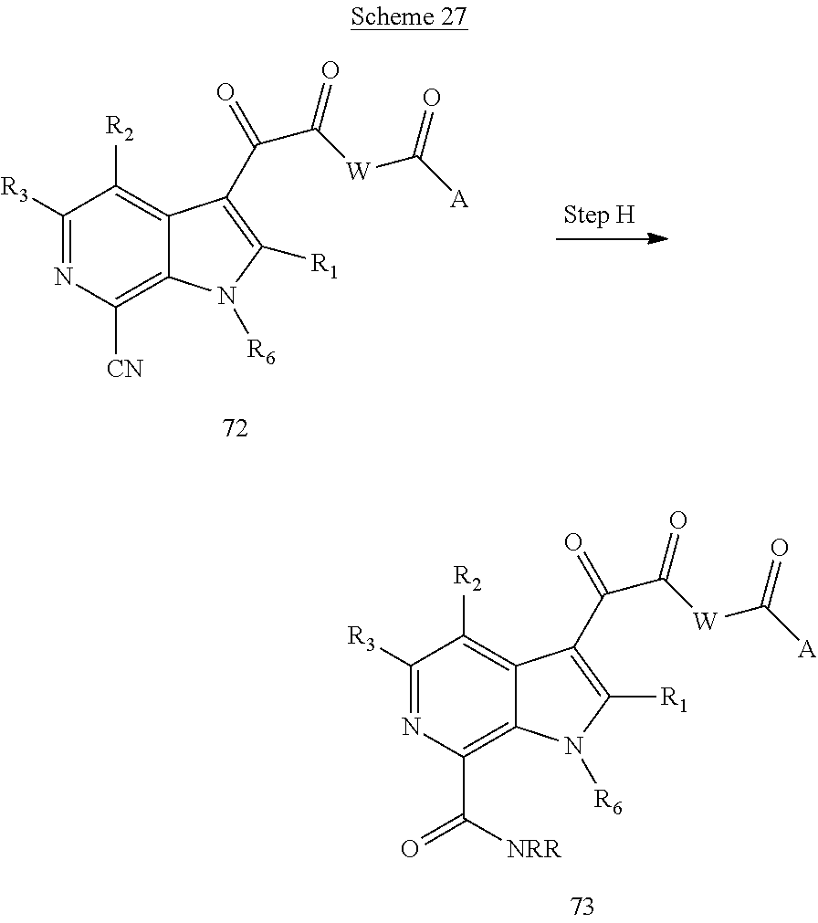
C1([R3])=NC([CN])=C2C(=C1[R2])C(C(C(=O)[W]C([A])=O)=O)=C([R1])N2[R6].C1([R3])=NC(C([NRR])=O)=C2C(=C1[R2])C(C(C(=O)[W]C([A])=O)=O)=C([R1])N2[R6]
